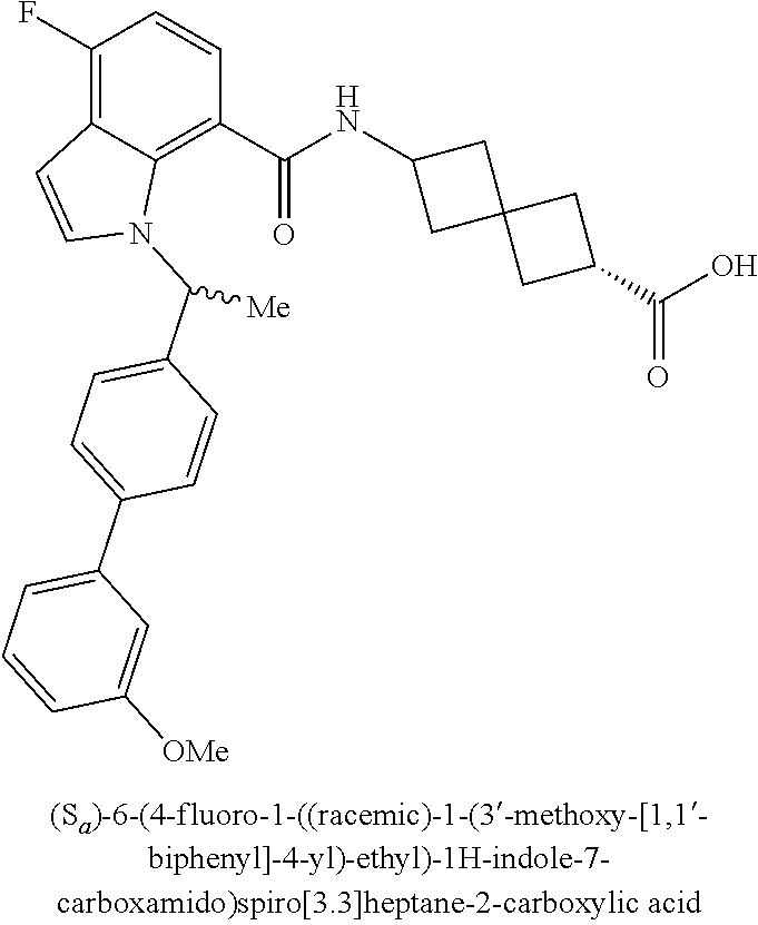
C1(F)=C2C(=C(C(NC3CC4(C3)CC(C(O)=O)C4)=O)C=C1)N(C(C1=CC=C(C3=CC=CC([OMe])=C3)C=C1)[Me])C=C2
